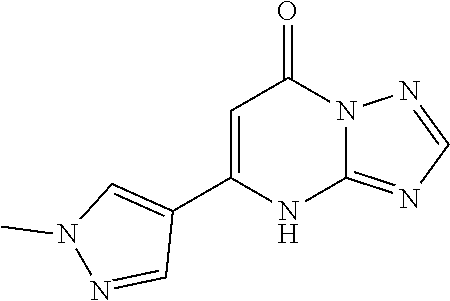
C12=NC=NN1C(=O)C=C(C1=CN(C)N=C1)N2
